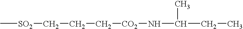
C[SO2]CCC[CO2]NC(C)CC
